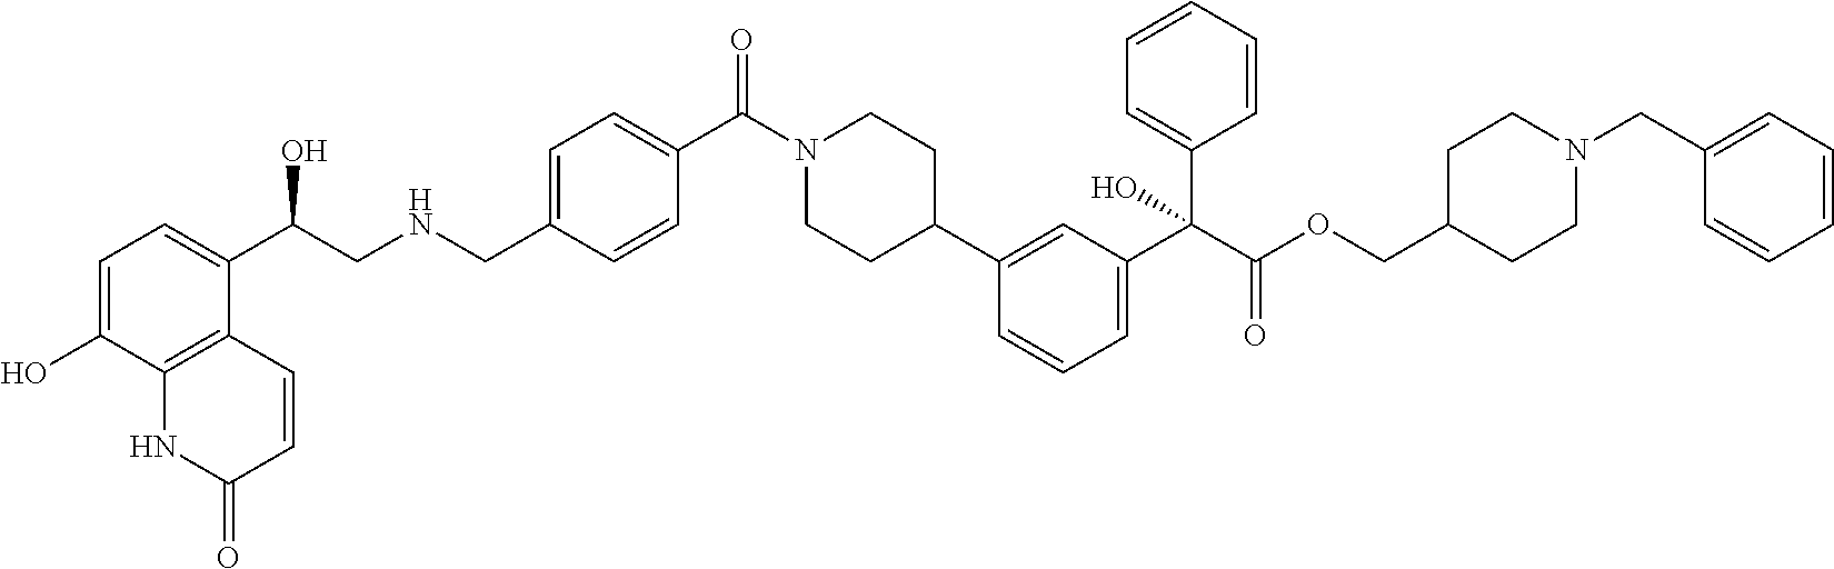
C1=C(O)C2=C(C(C(CNCC3=CC=C(C(N4CCC(C5=CC(C(C(OCC6CCN(CC7=CC=CC=C7)CC6)=O)(C6=CC=CC=C6)O)=CC=C5)CC4)=O)C=C3)O)=C1)C=CC(=O)N2
